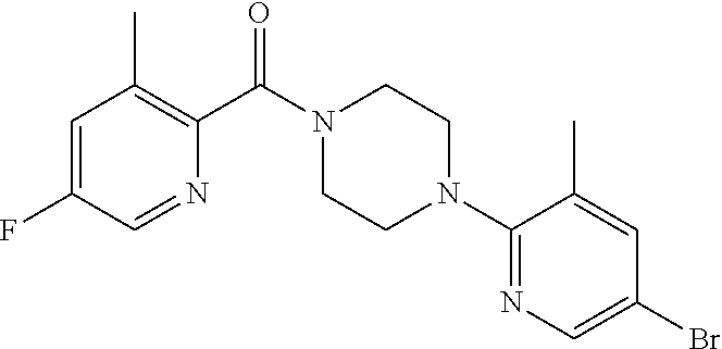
C1=C(F)C=NC(C(N2CCN(C3=NC=C(Br)C=C3C)CC2)=O)=C1C
